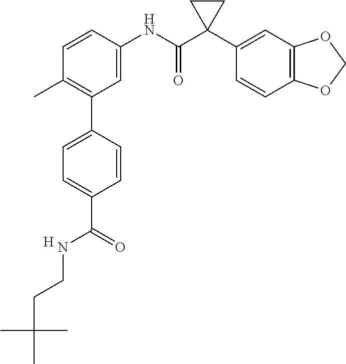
C1=C(NC(C2(C3=CC4=C(C=C3)OCO4)CC2)=O)C=CC(C)=C1C1=CC=C(C(=O)NCCC(C)(C)C)C=C1.[H]
